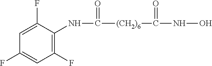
N(C([(CH2)6]C(NO)=O)=O)C1=C(F)C=C(F)C=C1F
